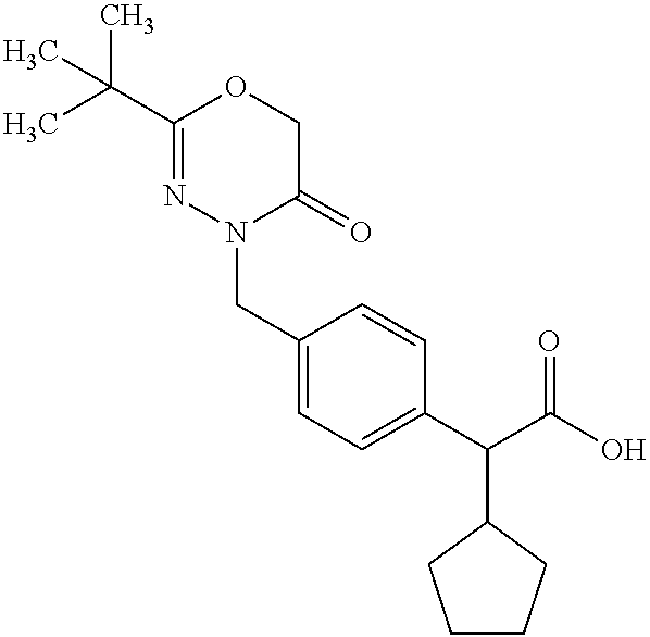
C1(C(C)(C)C)=NN(CC2=CC=C(C(C(O)=O)C3CCCC3)C=C2)C(=O)CO1
